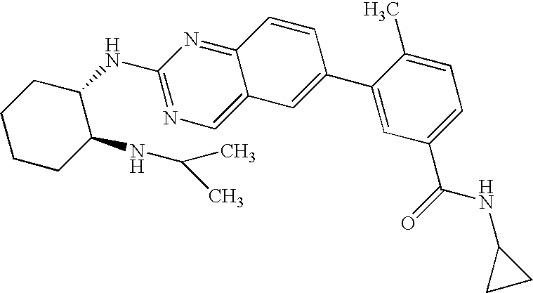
N(C1=NC=C2C(=N1)C=CC(C1=CC(C(NC3CC3)=O)=CC=C1C)=C2)C1CCCCC1NC(C)C
